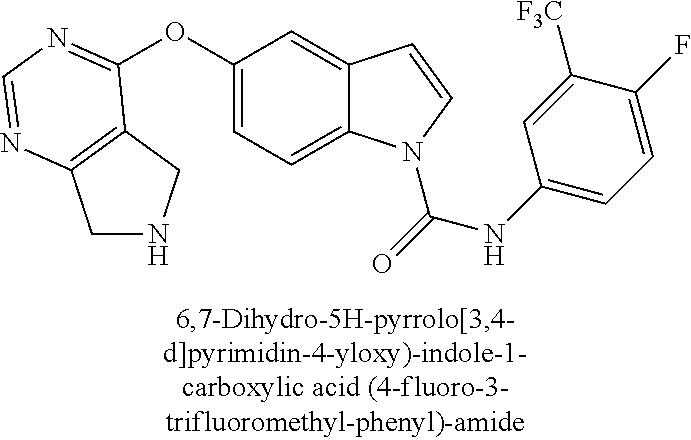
O(C1=CC=C2C(=C1)C=CN2C(=O)NC1=CC=C(F)C([F3C])=C1)C1=NC=NC2=C1CNC2
